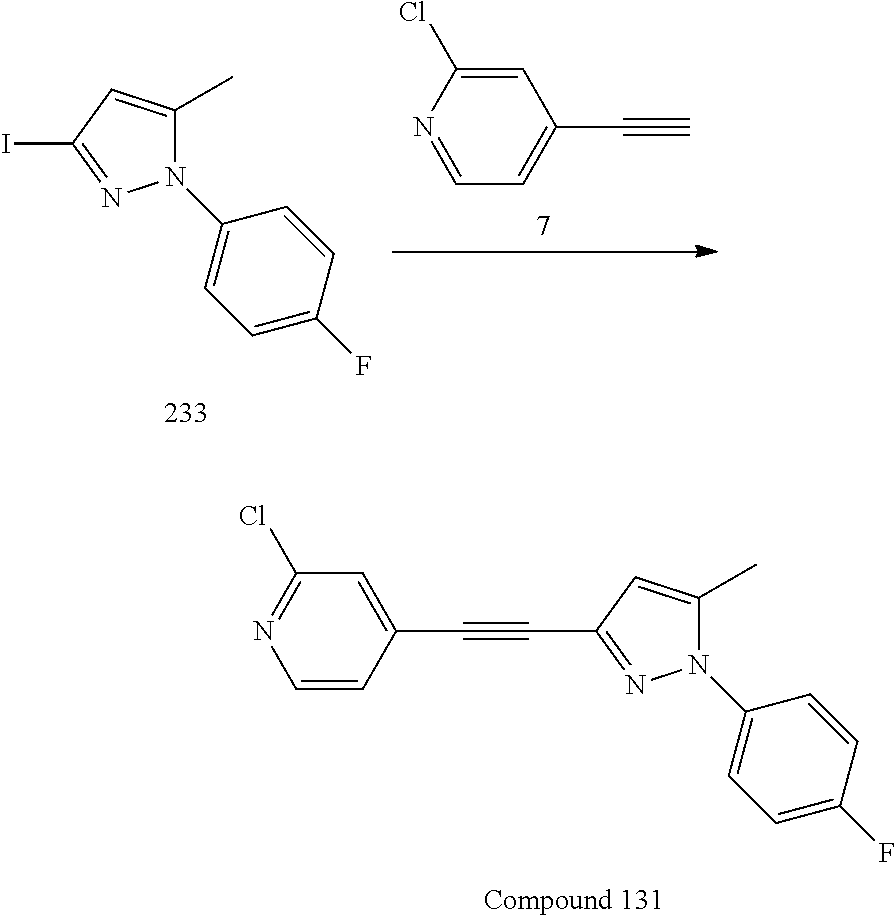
C(C1=NN(C2=CC=C(F)C=C2)C(C)=C1)#CC1=CC(Cl)=NC=C1.IC1=NN(C2=CC=C(F)C=C2)C(C)=C1.C#CC1=CC=NC(Cl)=C1
